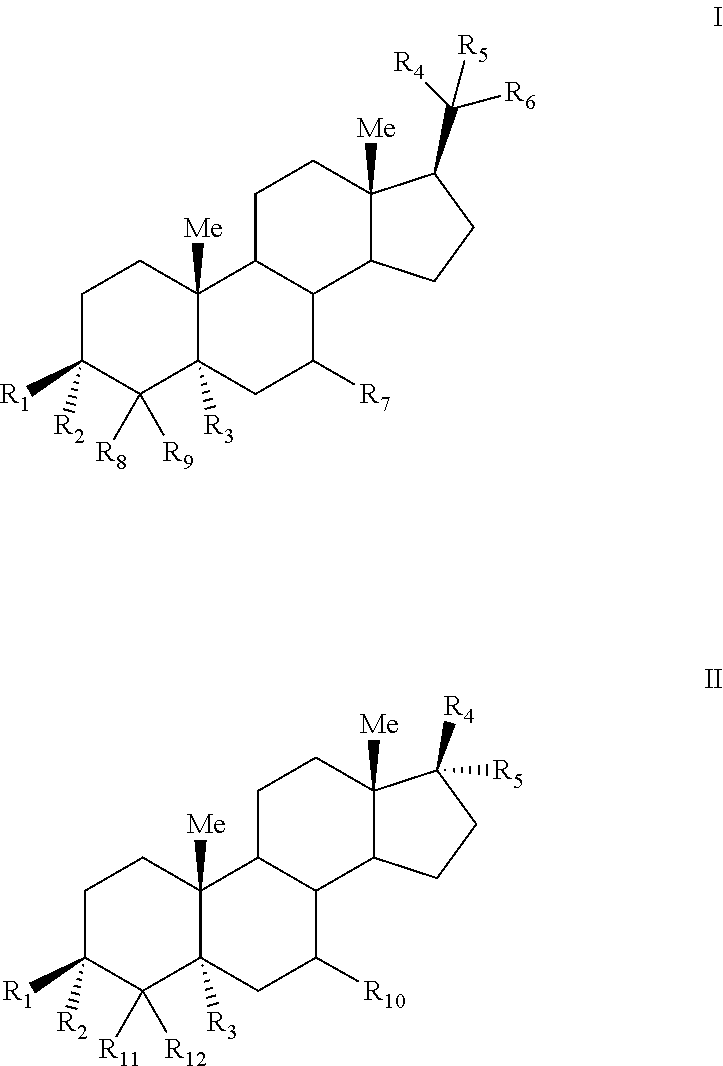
C1C([R1])([R2])C([R8])([R9])C2([R3])C([Me])(C1)C1C(C([R7])C2)C2C([Me])(CC1)C(C([R4])([R6])[R5])CC2.C1C([R1])([R2])C([R11])([R12])C2([R3])C([Me])(C1)C1C(C([R10])C2)C2C([Me])(CC1)C([R4])([R5])CC2
